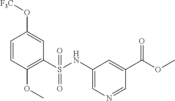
C1=CC(OC)=C(S(NC2=CN=CC(C(=O)OC)=C2)(=O)=O)C=C1O[F3C]
